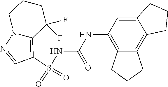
S(NC(NC1=C2C(=C3C(=C1)CCC3)CCC2)=O)(C1=C2N(N=C1)CCCC2(F)F)(=O)=O
